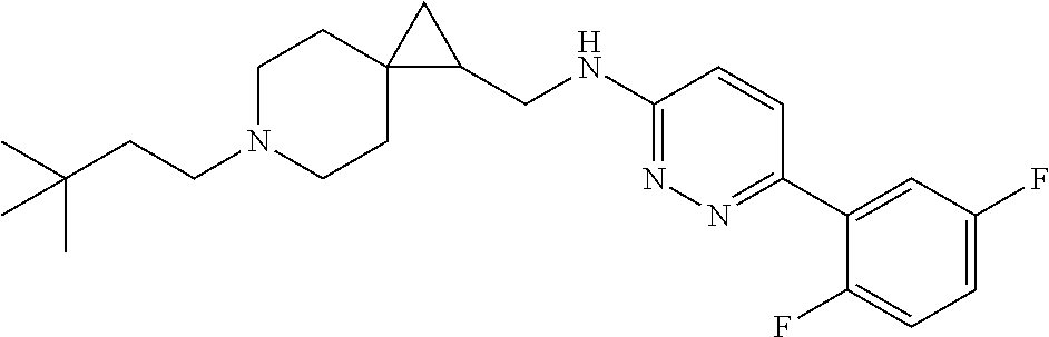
C(N1CCC2(CC1)C(CNC1=NN=C(C3=CC(F)=CC=C3F)C=C1)C2)CC(C)(C)C
